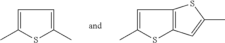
CC1=CC=C(C)S1.CC1=CC2=C(S1)C=C(C)S2
